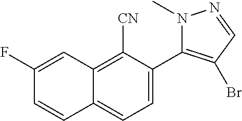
C12=C([CN])C(C3=C(Br)C=NN3C)=CC=C1C=CC(F)=C2
